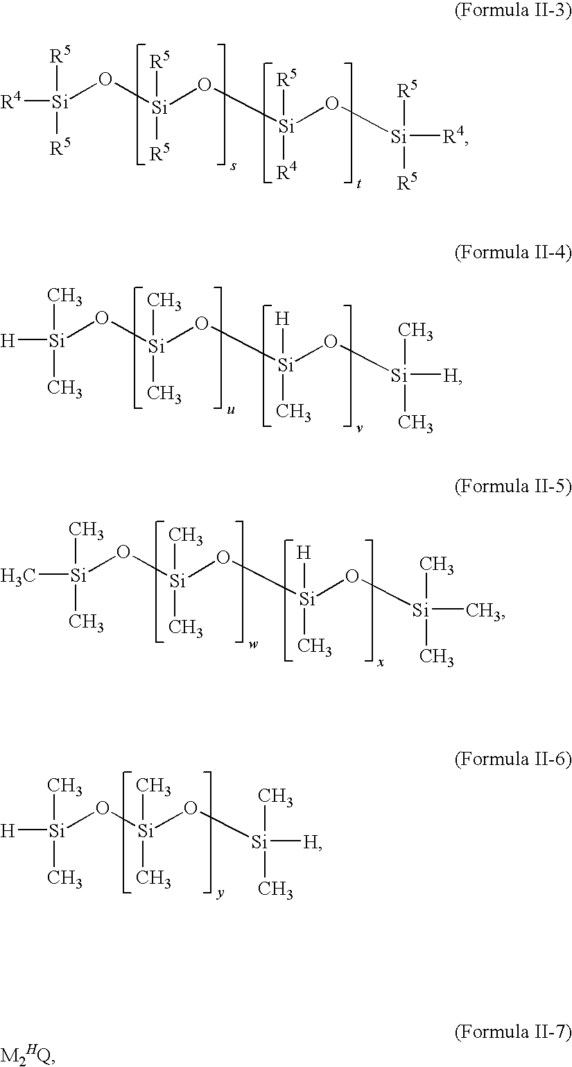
[R4][Si]([R5])([R5])O[Si]([R5])([R5])O[Si]([R4])([R5])O[Si]([R5])([R5])[R4].[H][Si](C)(C)O[Si](C)(C)O[Si](C)([H])O[Si](C)(C)[H].C[Si](C)(C)O[Si](C)(C)O[Si](C)([H])O[Si](C)(C)C.[Si](C)(C)(O[Si](C)(C)[H])O[Si]([H])(C)C
